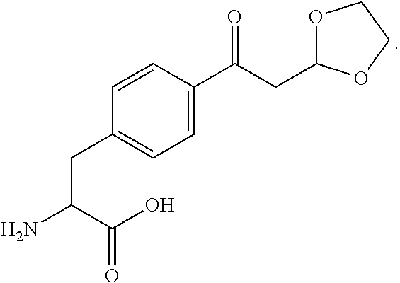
C1=CC(C(CC2OCCO2)=O)=CC=C1CC(N)C(O)=O
